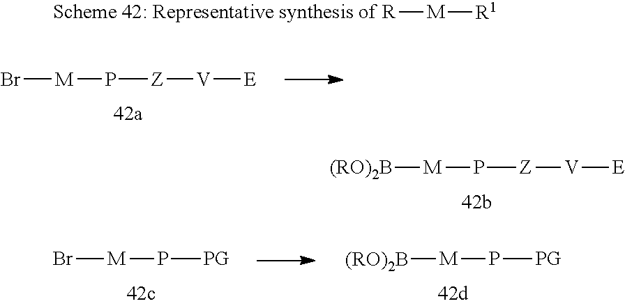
[R][M][R1].[Z]([V][E])P[M]Br.[Z]([V][E])P[M][(RO)2B].[PG]P[M]Br.[PG]P[M][(RO)2B]
